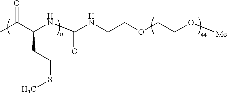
C(CCSC)(NC(=O)NCCOCCO[Me])C(C)=O
